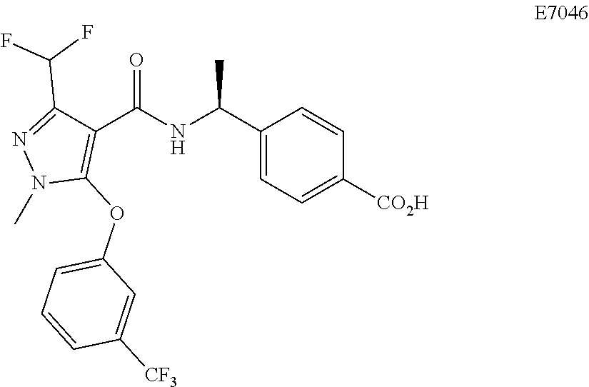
C1(C(NC(C2=CC=C([CO2H])C=C2)C)=O)=C(OC2=CC=CC([CF3])=C2)N(C)N=C1C(F)F
